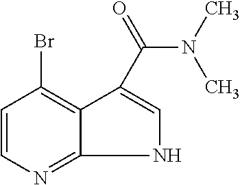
C1=CN=C2NC=C(C(=O)N(C)C)C2=C1Br
